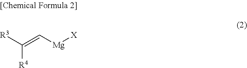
[R3]C(=C[Mg][X])[R4]
